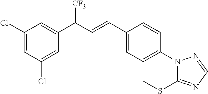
C1(Cl)=CC(C(C=CC2=CC=C(N3C(SC)=NC=N3)C=C2)[CF3])=CC(Cl)=C1
